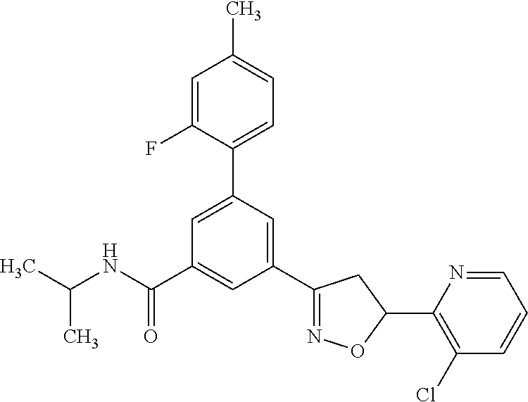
C1=C(C2=CC=C(C)C=C2F)C=C(C2=NOC(C3=C(Cl)C=CC=N3)C2)C=C1C(NC(C)C)=O
